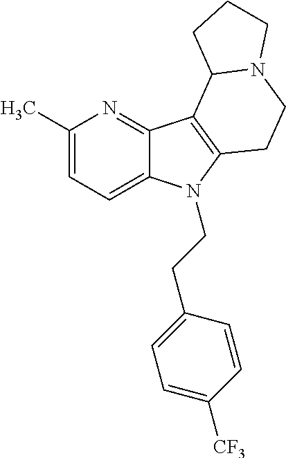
C1(C)=CC=C2C(=N1)C1=C(N2CCC2=CC=C([CF3])C=C2)CCN2C1CCC2
